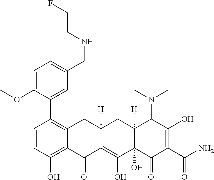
C1=CC(O)=C2C(=C1C1=CC(CNCCF)=CC=C1OC)CC1([H])C(=C(O)C3(O)C([H])(C1)C(N(C)C)C(O)=C(C(N)=O)C3=O)C2=O
